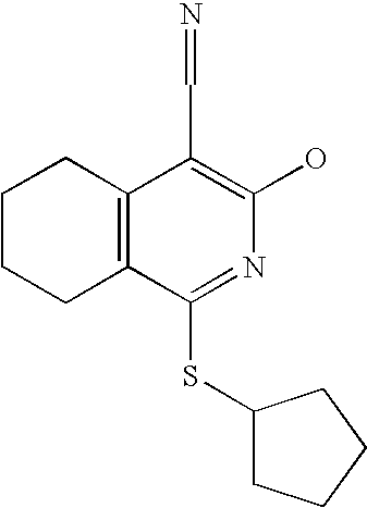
C1CCC2=C(C1)C(C=N)=C(O)N=C2SC1CCCC1
